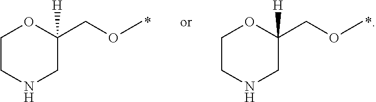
C1(COC)([H])OCCNC1.C1(COC)([H])OCCNC1
